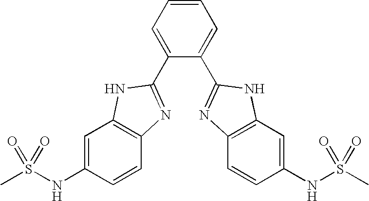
C1=CC=C(C2=NC3=C(C=C(NS(C)(=O)=O)C=C3)N2)C(C2=NC3=C(C=C(NS(C)(=O)=O)C=C3)N2)=C1
